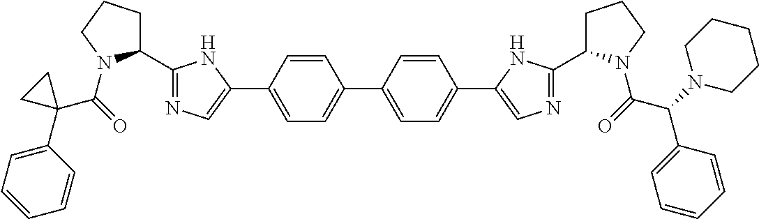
C1(C2=NC=C(C3=CC=C(C4=CC=C(C5=CN=C(C6CCCN6C(=O)C(N6CCCCC6)C6=CC=CC=C6)N5)C=C4)C=C3)N2)CCCN1C(=O)C1(C2=CC=CC=C2)CC1
